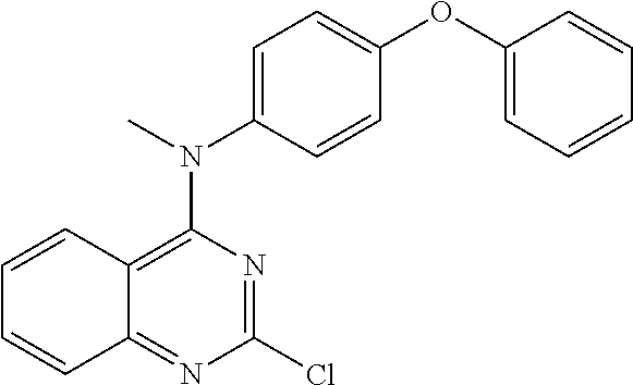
C1(Cl)=NC(N(C2=CC=C(OC3=CC=CC=C3)C=C2)C)=C2C(=N1)C=CC=C2
